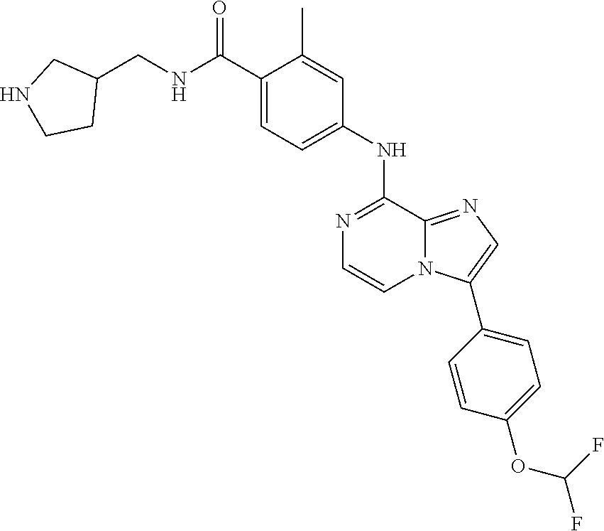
C1(NC2=NC=CN3C2=NC=C3C2=CC=C(OC(F)F)C=C2)=CC=C(C(NCC2CNCC2)=O)C(C)=C1
